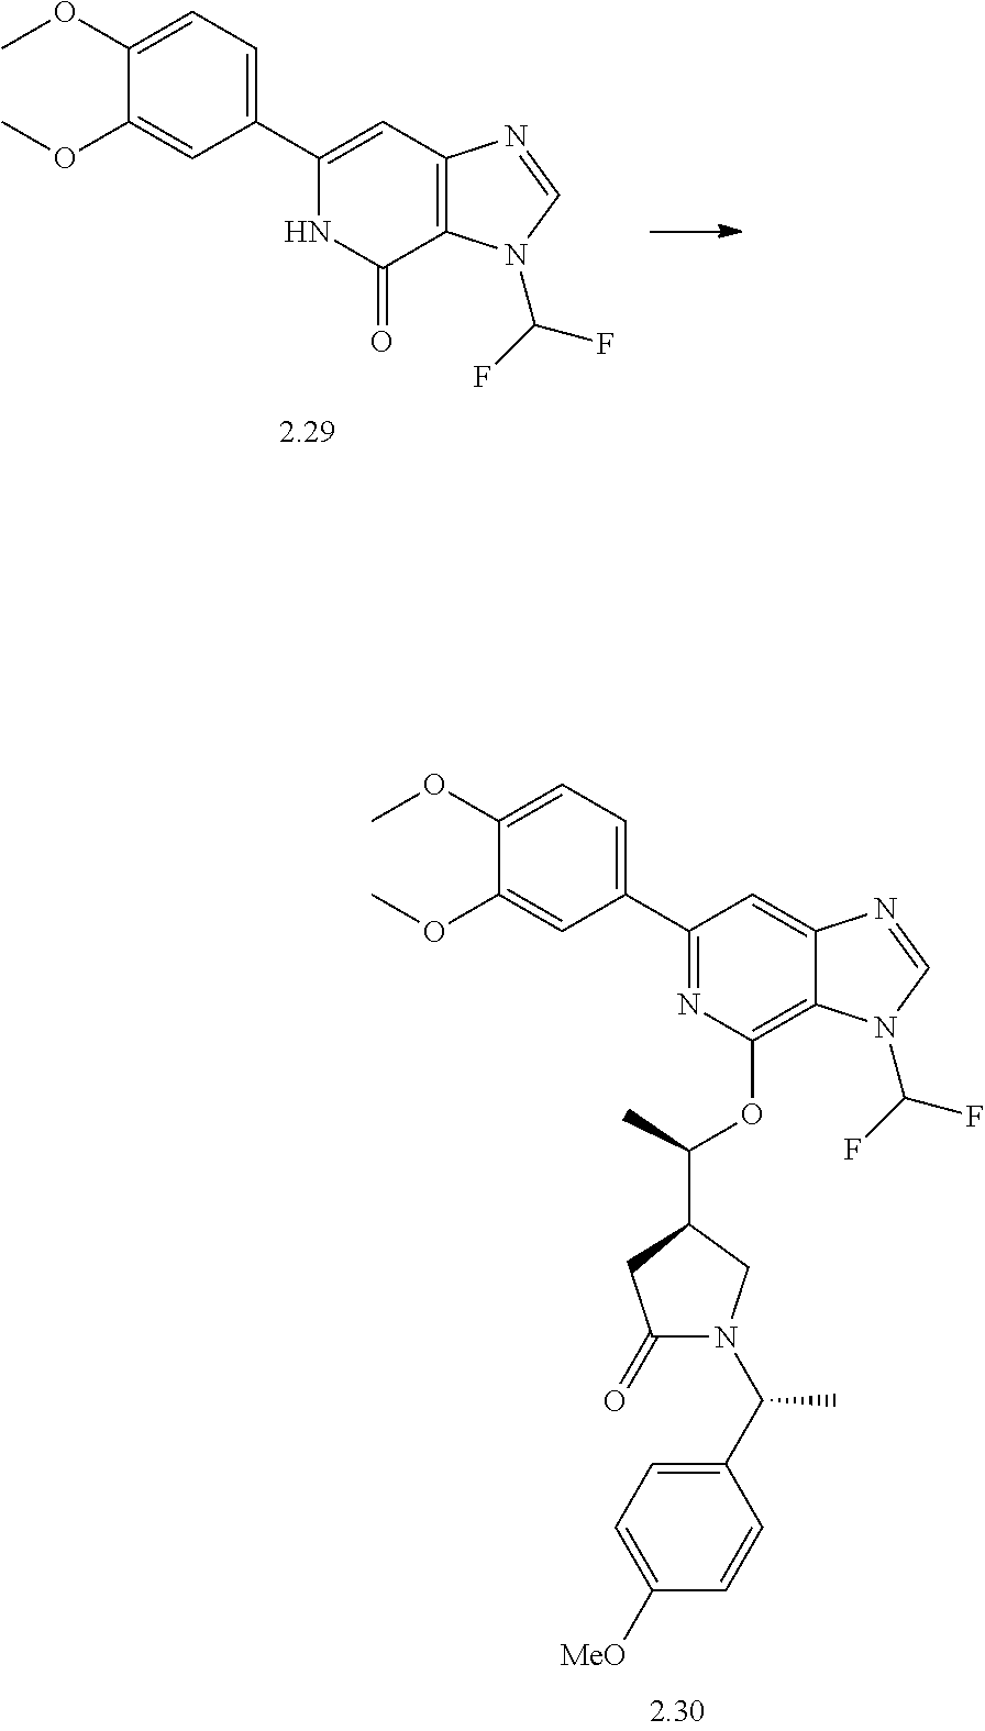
C1(C2=CC=C(OC)C(OC)=C2)=CC2=C(C(=O)N1)N(C(F)F)C=N2.C1(C2=CC=C(OC)C(OC)=C2)=NC(OC(C)C2CN(C(C3=CC=C([MeO])C=C3)C)C(=O)C2)=C2C(=C1)N=CN2C(F)F
